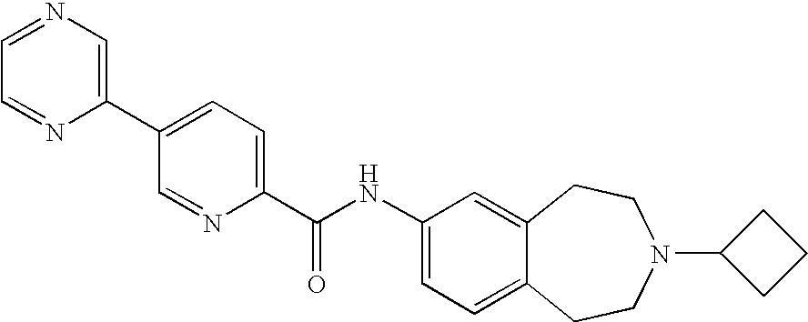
C1=NC=C(C2=CC=C(C(NC3=CC=C4C(=C3)CCN(C3CCC3)CC4)=O)N=C2)N=C1
